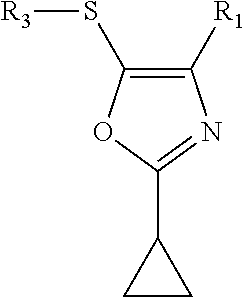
C1([R1])=C(S[R3])OC(C2CC2)=N1
